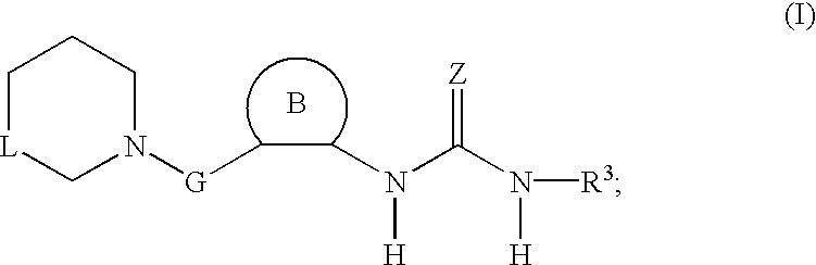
C1[L]CN([G]CCN(C(N([H])[R3])=[Z])[H])CC1.B
